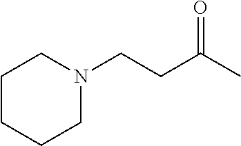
N1(CCC(=O)C)CCCCC1
